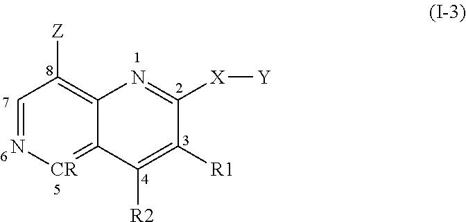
C1=N[CR]=C2C(=C1[Z])N=C([X][Y])C([R1])=C2[R2]
